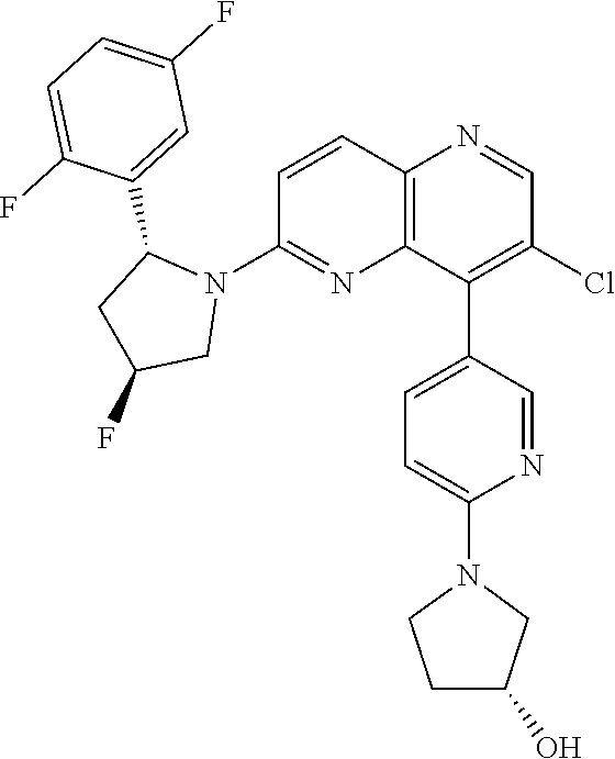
C1=CC2=C(N=C1N1C(C3=CC(F)=CC=C3F)CC(F)C1)C(C1=CC=C(N3CCC(O)C3)N=C1)=C(Cl)C=N2
